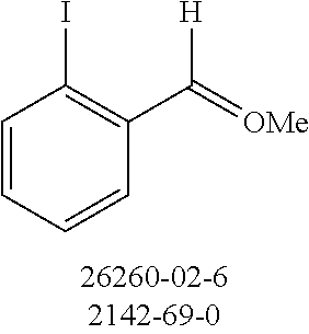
C1=CC=CC(C(=[OMe])[H])=C1I
